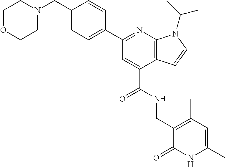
C12=C(N=C(C3=CC=C(CN4CCOCC4)C=C3)C=C1C(NCC1=C(C)C=C(C)NC1=O)=O)N(C(C)C)C=C2
